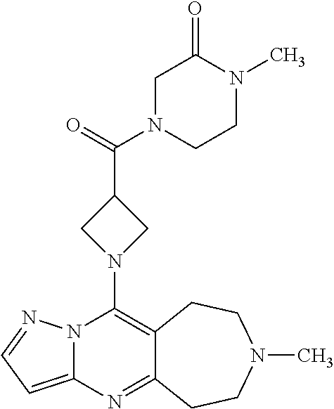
N12C(=CC=N1)N=C1C(=C2N2CC(C(=O)N3CCN(C)C(=O)C3)C2)CCN(C)CC1
